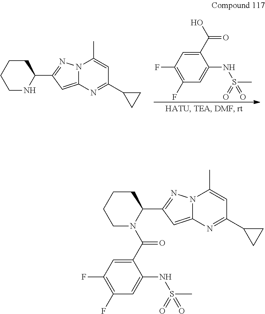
C1CCCNC1C1=NN2C(=C1)N=C(C1CC1)C=C2C.C1=C(NS(C)(=O)=O)C(C(=O)O)=CC(F)=C1F.C1CCCN(C(C2=CC(F)=C(F)C=C2NS(C)(=O)=O)=O)C1C1=NN2C(=C1)N=C(C1CC1)C=C2C
